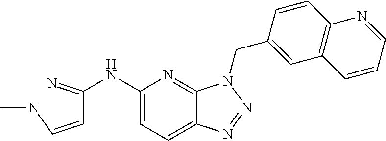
C1(NC(C=CNC)=N)=CC=C2C(=N1)N(CC1=CC3=C(C=C1)N=CC=C3)N=N2
